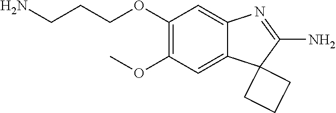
C1(OC)=C(OCCCN)C=C2C(=C1)C1(C(N)=N2)CCC1
